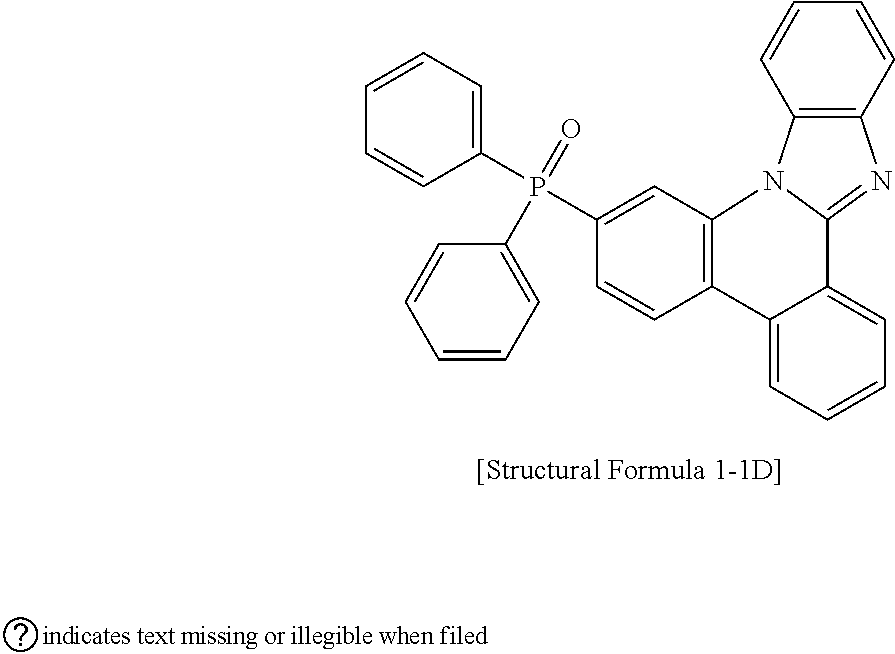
C1=CC2=C(C=C1)N=C1N2C2=C(C=CC(P(C3=CC=CC=C3)(=O)C3=CC=CC=C3)=C2)C2=CC=CC=C12
